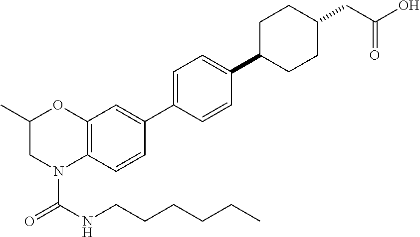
C12=C(C=CC(C3=CC=C(C4CCC(CC(O)=O)CC4)C=C3)=C1)N(C(=O)NCCCCCC)CC(C)O2
